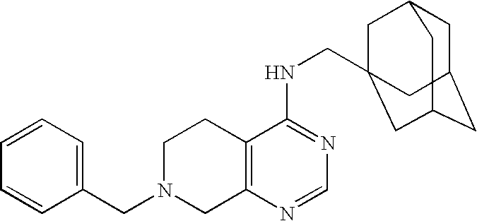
C1(CN2CC3=C(CC2)C(NCC24CC5CC(CC(C2)C5)C4)=NC=N3)=CC=CC=C1
